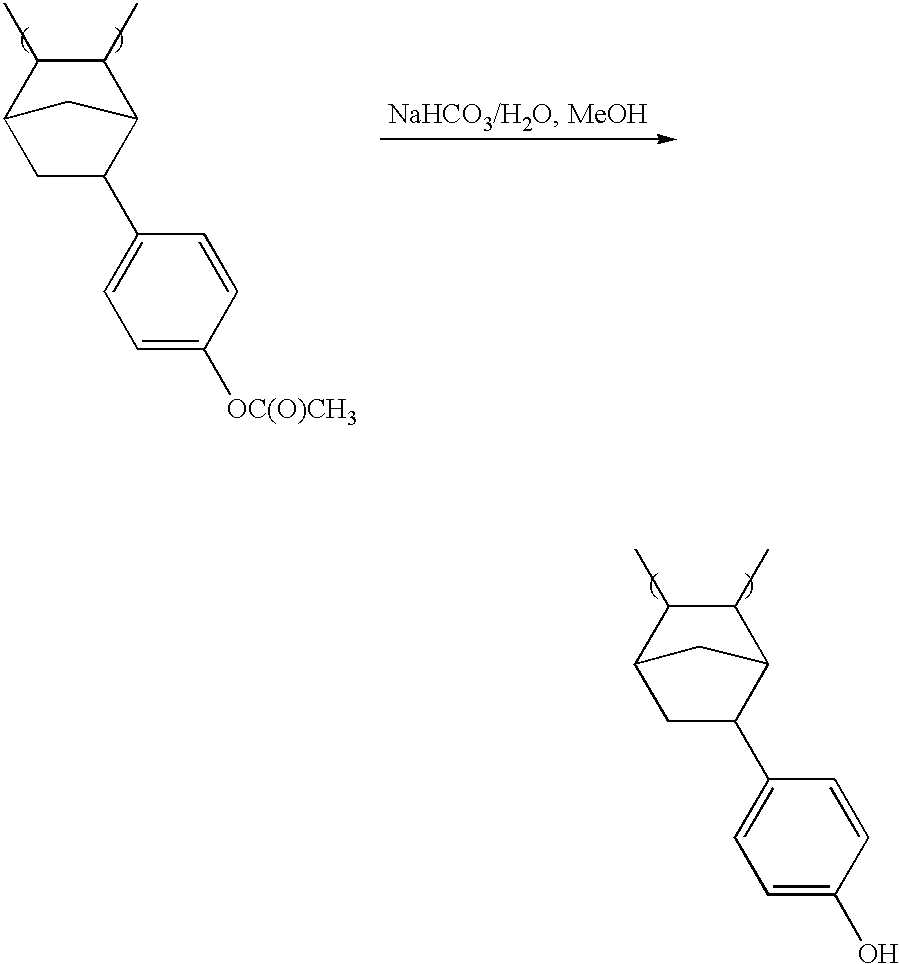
C12CC(C3=CC=C(O)C=C3)C(C(C)C1C)C2.C12CC(C3=CC=C([OC(O)CH3])C=C3)C(C(C)C1C)C2
